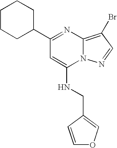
C1(C2CCCCC2)=NC2=C(Br)C=NN2C(NCC2=COC=C2)=C1
